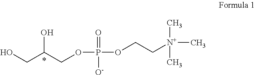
OCC(COP(=O)(OCC[N+](C)(C)C)[O-])O
